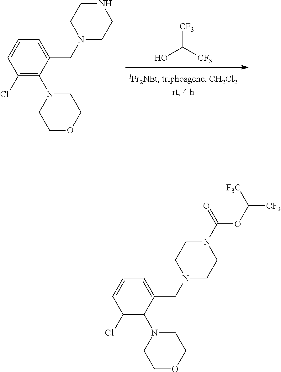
C1(Cl)=C(N2CCOCC2)C(CN2CCN(C(=O)OC([CF3])[F3C])CC2)=CC=C1.C1(Cl)=C(N2CCOCC2)C(CN2CCNCC2)=CC=C1.[CF3]C([CF3])O
